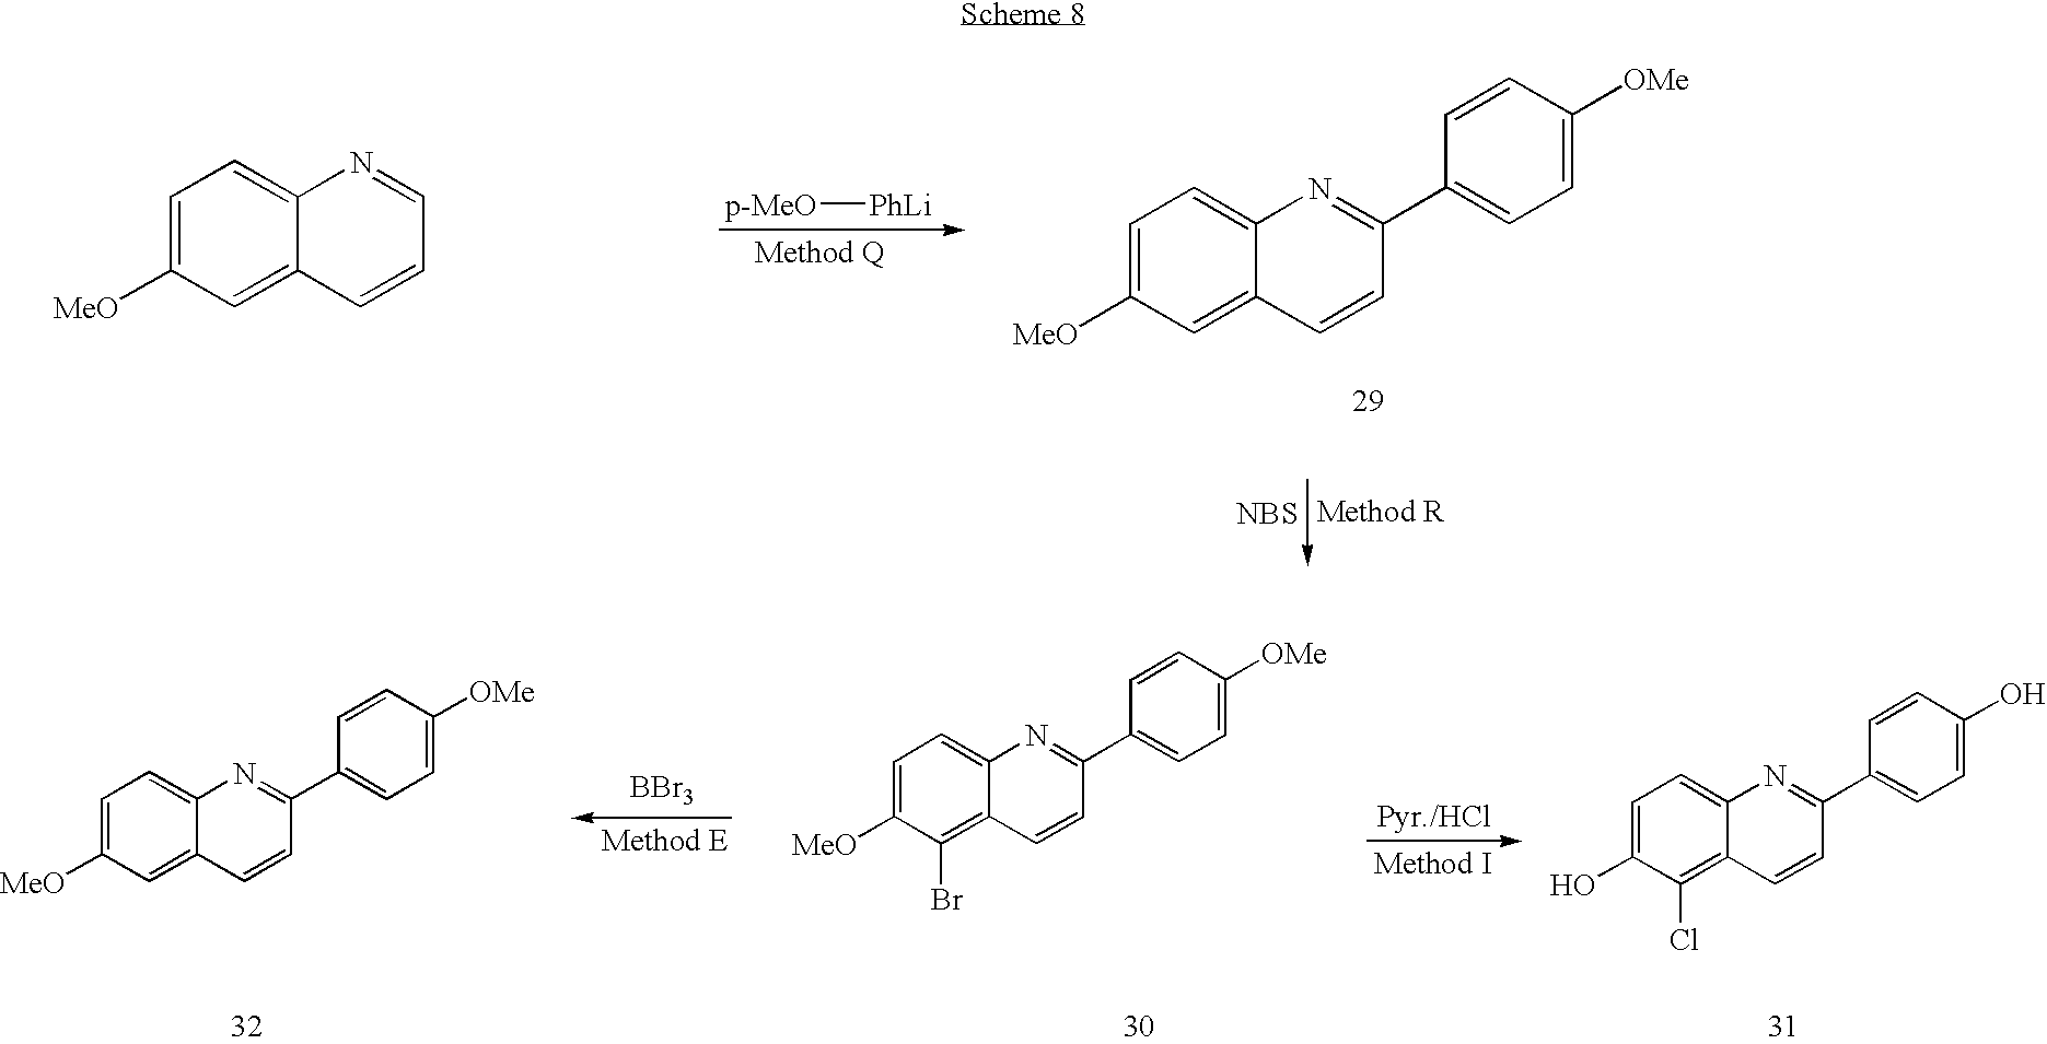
C1=C([MeO])C=C2C(=C1)N=CC=C2.[p-MeO][PhLi].C1=C([MeO])C=C2C(=C1)N=C(C1=CC=C([OMe])C=C1)C=C2.[NBS].C1=C([MeO])C(Br)=C2C(=C1)N=C(C1=CC=C([OMe])C=C1)C=C2.[BBr3].C1=C([MeO])C=C2C(=C1)N=C(C1=CC=C([OMe])C=C1)C=C2.C1=C(O)C(Cl)=C2C(=C1)N=C(C1=CC=C(O)C=C1)C=C2
